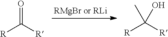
O=C([R])[R].C([R])([R])(C)O
